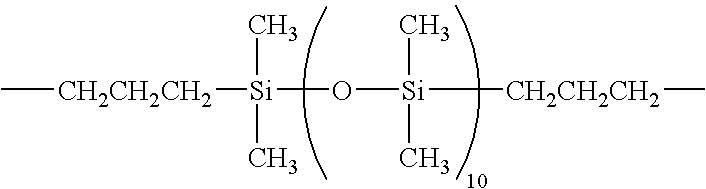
C[CH2CH2CH2][Si](O[Si]([CH2CH2CH2]C)(C)C)(C)C
